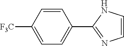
C1=CN=C(C2=CC=C([CF3])C=C2)N1
